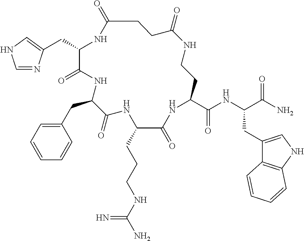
C(C1NC(=O)CCC(=O)NCCC(C(NC(C(N)=O)CC2=CNC3=C2C=CC=C3)=O)NC(=O)C(CCCNC(N)=N)NC(=O)C(CC2=CC=CC=C2)NC1=O)C1=CNC=N1
